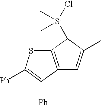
C12=C(C([Ph])=C([Ph])S1)C=C(C)C2[Si](Cl)(C)C
